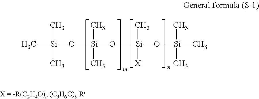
C[Si](C)(O[Si](C)(C)O[Si](C)([X])O[Si](C)(C)C)C
